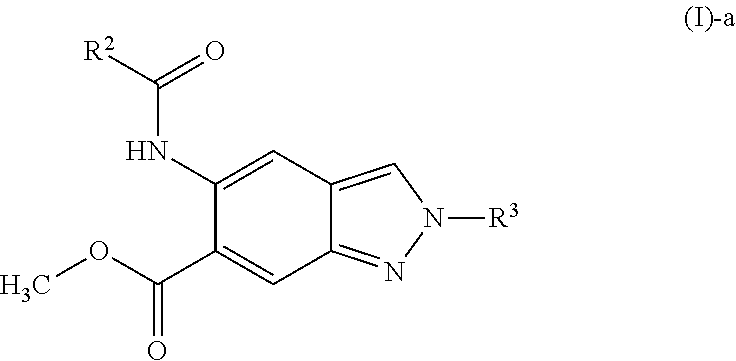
C1(NC([R2])=O)=CC2=CN([R3])N=C2C=C1C(OC)=O
